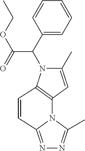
C1(C)=CC2=C(N1C(C1=CC=CC=C1)C(=O)OCC)C=CC1=NN=C(C)N12
